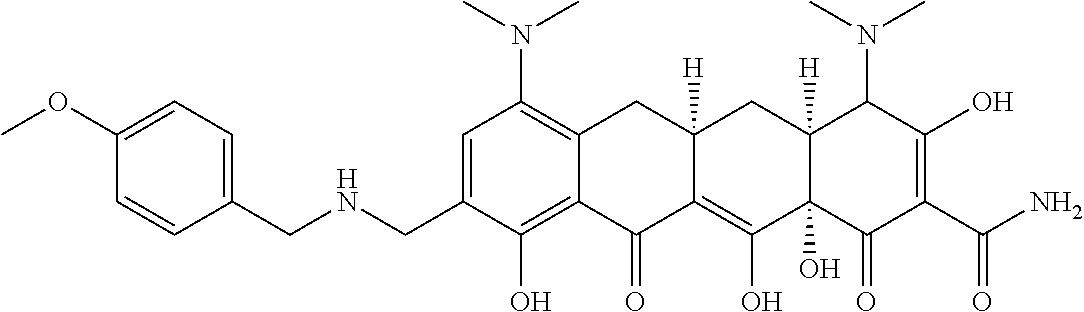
C1=C(CNCC2=CC=C(OC)C=C2)C(O)=C2C(=C1N(C)C)CC1([H])C(=C(O)C3(O)C([H])(C1)C(N(C)C)C(O)=C(C(N)=O)C3=O)C2=O
